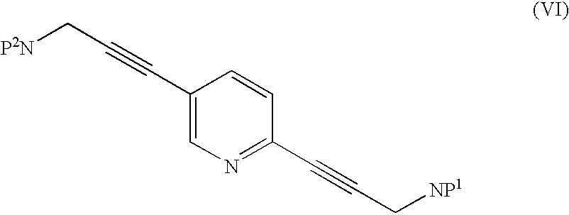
C1(C#CC[P2N])=CN=C(C#CC[NP1])C=C1
